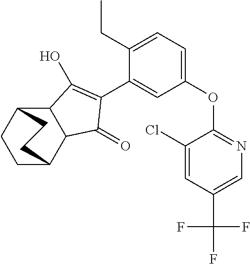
C12C(C3CCC1CC3)C(=O)C(C1=CC(OC3=NC=C(C(F)(F)F)C=C3Cl)=CC=C1CC)=C2O
